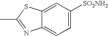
C12=CC([SO2NH2])=CC=C1N=C(C)S2
